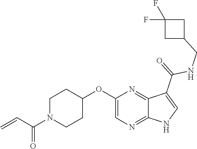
C1N(C(C=C)=O)CCC(OC2=CN=C3C(=N2)C(C(=O)NCC2CC(F)(F)C2)=CN3)C1
